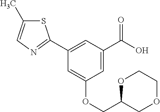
S1C(C)=CN=C1C1=CC(C(O)=O)=CC(OCC2COCCO2)=C1
